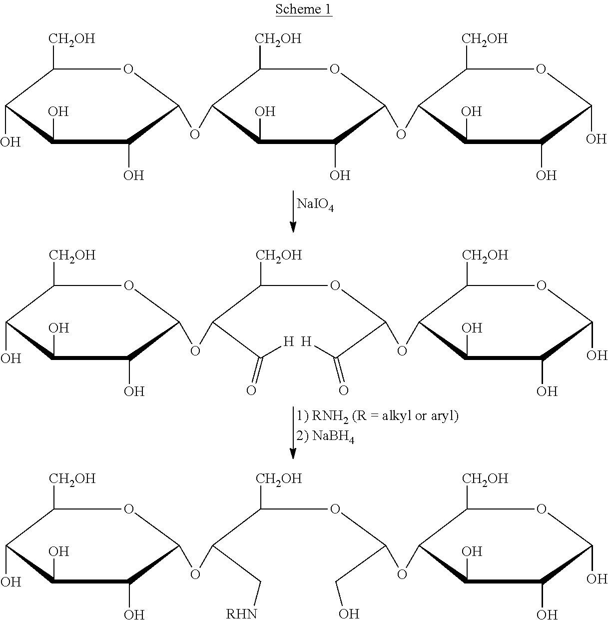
[NaIO4].C1([CH2OH])C(O)C(O)C(O)C(OC2C([CH2OH])OC(OC3C([CH2OH])OC(O)C(O)C3O)C(O)C2O)O1.[1) RNH2 (R = alkyl or aryl)2) NaBH4].C1([CH2OH])C(O)C(O)C(O)C(OC(C(OC(C([H])=O)OC2C([CH2OH])OC(O)C(O)C2O)[CH2OH])C([H])=O)O1.C1([CH2OH])C(O)C(O)C(O)C(OC(C(OC(CO)OC2C([CH2OH])OC(O)C(O)C2O)[CH2OH])C[RHN])O1
